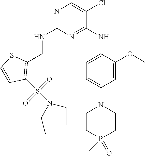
N1=C(NCC2=C(S(N(CC)CC)(=O)=O)C=CS2)N=C(NC2=CC=C(N3CCP(=O)(C)CC3)C=C2OC)C(Cl)=C1
